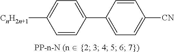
C1=CC([CnH2n+1])=CC=C1C1=CC=C([CN])C=C1
